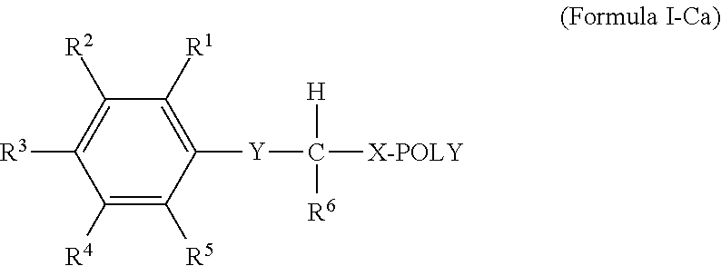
C1([R4])=C([R5])C([Y]C([H])([R6])[X-POLY])=C([R1])C([R2])=C1[R3]
